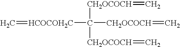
C=[HCOCOH2C]C([CH2OCOCH]=C)([CH2OCOCH]=C)[CH2OCOCH]=C
